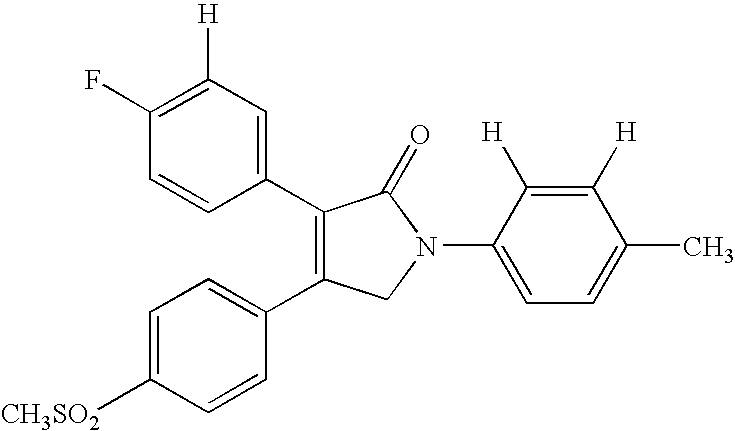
C1=CC(C2=C(C3=CC=C([CH3SO2])C=C3)CN(C3=CC=C(C)C([H])=C3[H])C2=O)=CC([H])=C1F
